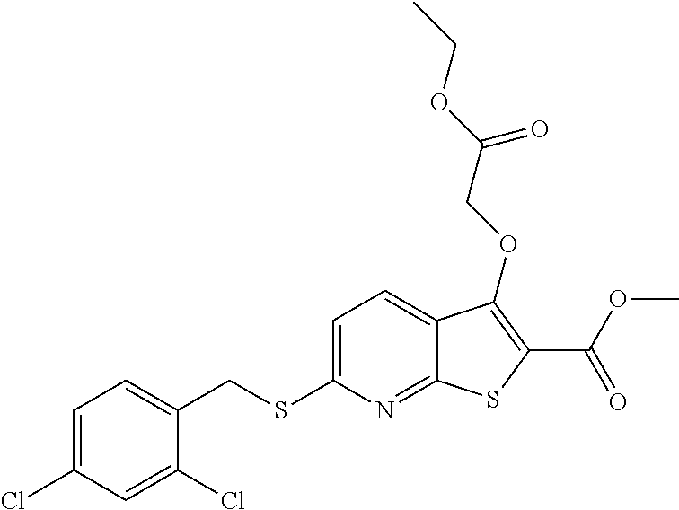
C1=C(Cl)C=C(Cl)C(CSC2=CC=C3C(=N2)SC(C(OC)=O)=C3OCC(OCC)=O)=C1
